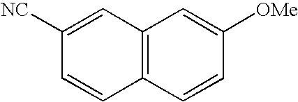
C12=C(C=CC([OMe])=C1)C=CC([NC])=C2
